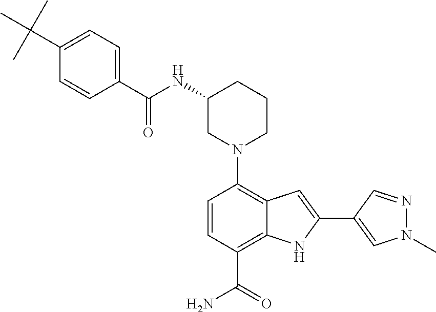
N1(C2=C3C(=C(C(=O)N)C=C2)NC(C2=CN(C)N=C2)=C3)CCCC(NC(C2=CC=C(C(C)(C)C)C=C2)=O)C1
